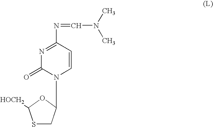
S1CC(N2C=CC(N=CN(C)C)=NC2=O)OC1[HOCH2]
